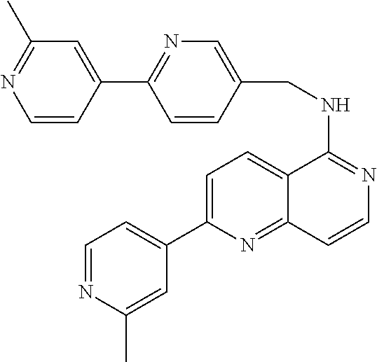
C1=C(C2=CC=NC(C)=C2)N=C2C(=C1)C(NCC1=CN=C(C3=CC(C)=NC=C3)C=C1)=NC=C2
